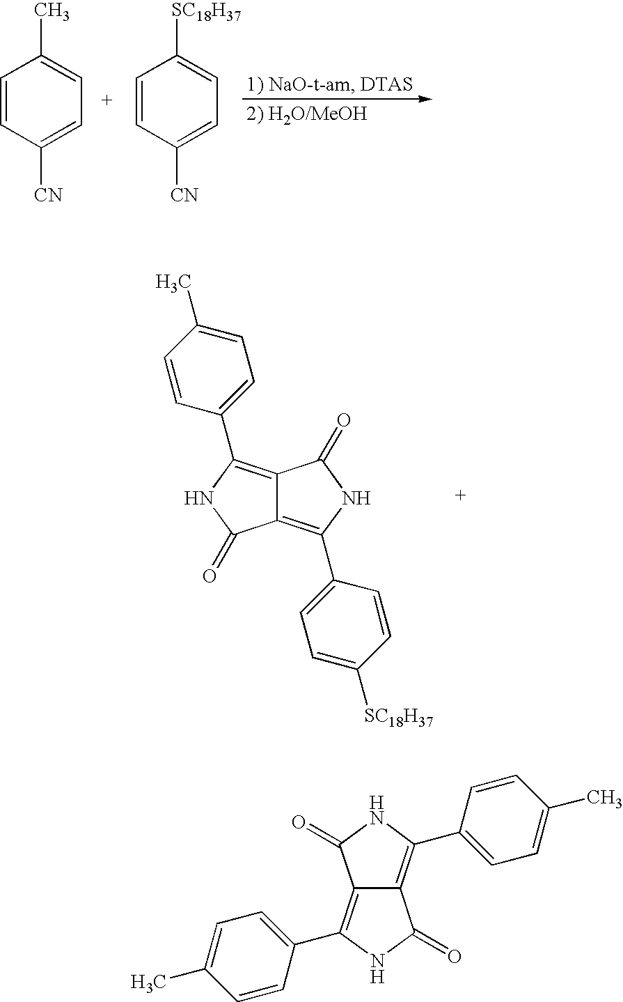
C1=CC([CN])=CC=C1C.C1=CC([CN])=CC=C1[SC18H37].C12=C(C3=CC=C([SC18H37])C=C3)NC(=O)C1=C(C1=CC=C(C)C=C1)NC2=O.C12=C(C3=CC=C(C)C=C3)NC(=O)C1=C(C1=CC=C(C)C=C1)NC2=O
